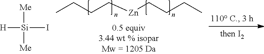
[Me][Si]([Me])([H])I.CCCC[Zn]CCCC
